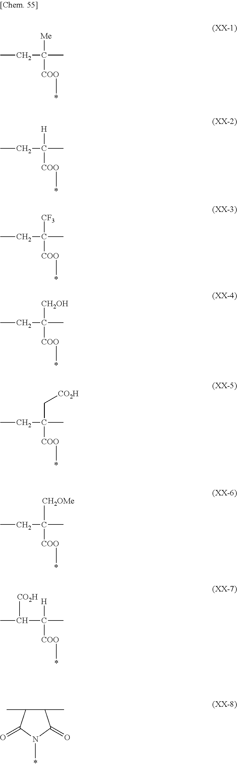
CCC(C)([Me])[COO]C.CCC(C)([H])[COO]C.CCC(C)([CF3])[COO]C.CCC(C)([CH2OH])[COO]C.CCC(C)(C[CO2H])[COO]C.CCC(C)(C)[COO]C.[CH2OMe].C1(C)C(C)C(=O)N(C)C1=O.CC(C(C)([H])[COO]C)C.[CO2H]
